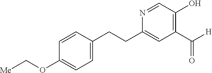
[Me]COC1=CC=C(CCC2=CC(C([H])=O)=C(O)C=N2)C=C1
